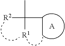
CC([R2])(CC)[R1].[A]
